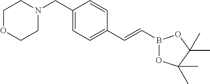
C1(CN2CCOCC2)=CC=C(C=CB2OC(C)(C)C(C)(C)O2)C=C1
